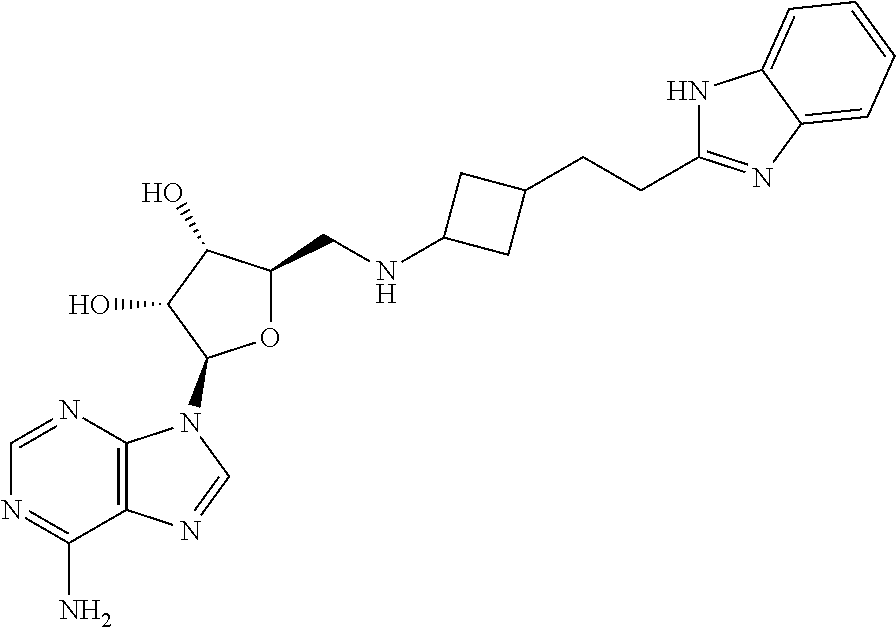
C1=NC2=C(C(N)=N1)N=CN2C1OC(CNC2CC(CCC3=NC4=CC=CC=C4N3)C2)C(O)C1O
